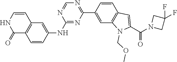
C1=CNC(=O)C2=C1C=C(NC1=NC(C3=CC4=C(C=C3)C=C(C(N3CC(F)(F)C3)=O)N4COC)=NC=N1)C=C2
